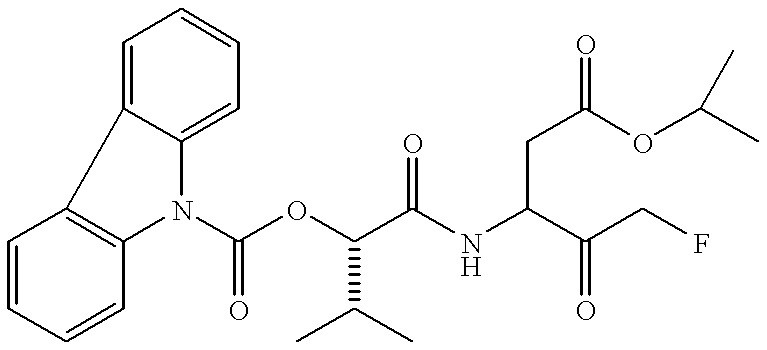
C1=CC=CC2=C1C1=CC=CC=C1N2C(OC(C(NC(C(CF)=O)CC(=O)OC(C)C)=O)C(C)C)=O
